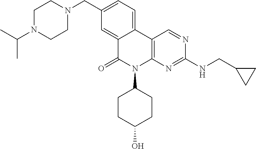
C12=CC(CN3CCN(C(C)C)CC3)=CC=C1C1=C(N(C3CCC(O)CC3)C2=O)N=C(NCC2CC2)N=C1
